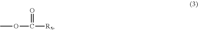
COC([R5])=O
